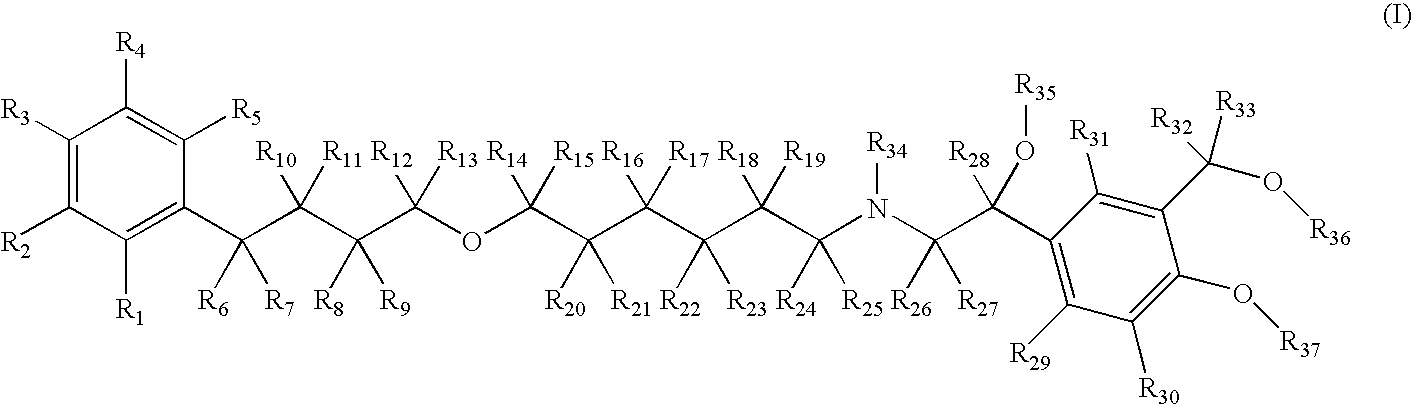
C1([R3])=C([R2])C([R1])=C(C(C(C(C(OC(C(C(C(C(C(N(C(C(C2=C([R29])C([R30])=C(O[R37])C(C(O[R36])([R32])[R33])=C2[R31])([R28])O[R35])([R26])[R27])[R34])([R24])[R25])([R18])[R19])([R22])[R23])([R16])[R17])([R20])[R21])([R14])[R15])([R12])[R13])([R8])[R9])([R10])[R11])([R6])[R7])C([R5])=C1[R4]
